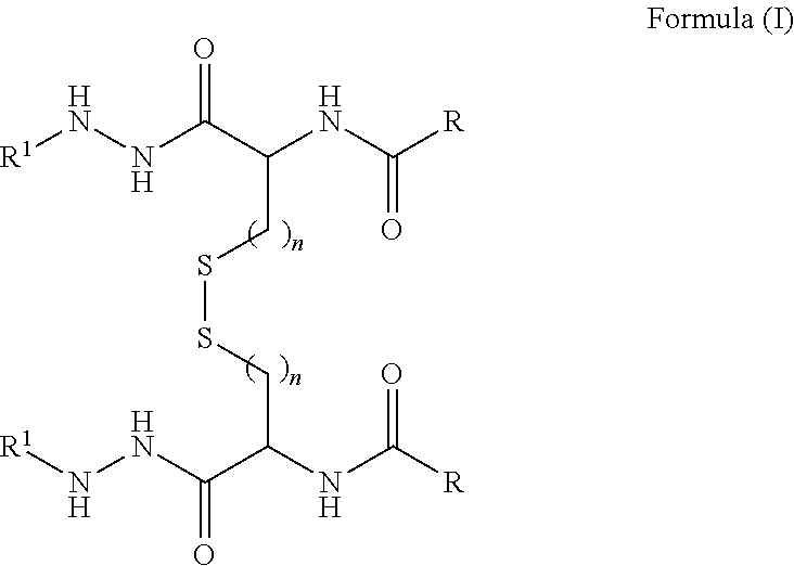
[R1]NNC(C(NC([R])=O)CSSCC(NC([R])=O)C(NN[R1])=O)=O
